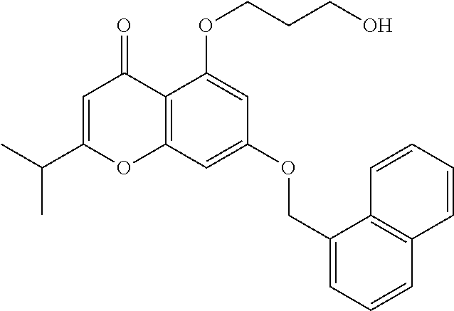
C1=C(C(C)C)OC2=C(C1=O)C(OCCCO)=CC(OCC1=CC=CC3=C1C=CC=C3)=C2
